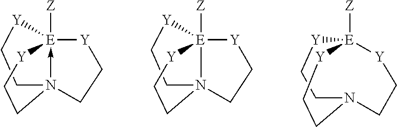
[Z][E]123-N(CC[Y]1)(CC[Y]2)CC[Y]3.[Z][E]123[Y]CCN1(CC[Y]2)CC[Y]3.[Z][E]12[Y]CCN(CC[Y]1)CC[Y]2
